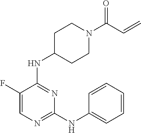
N(C1=NC=C(F)C(NC2CCN(C(C=C)=O)CC2)=N1)C1=CC=CC=C1
